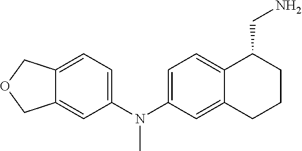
C1=C(N(C2=CC=C3C(=C2)CCCC3CN)C)C=C2C(=C1)COC2
